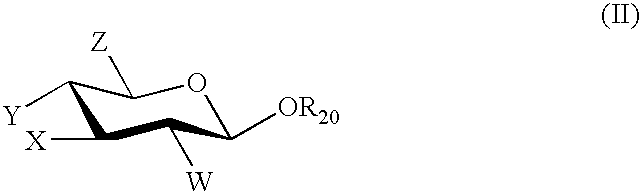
C1([OR20])OC([Z])C([Y])C([X])C1[W]
